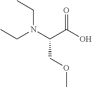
C(N(C(C(=O)O)COC)CC)C
